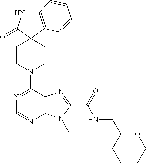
C12=C(C=CC=C1)C1(C(=O)N2)CCN(C2=NC=NC3=C2N=C(C(NCC2CCCCO2)=O)N3C)CC1
